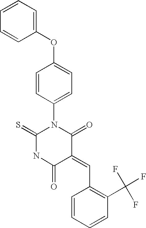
O=C1C(=CC2=C(C(F)(F)F)C=CC=C2)C(=O)NC(=S)N1C1=CC=C(OC2=CC=CC=C2)C=C1
